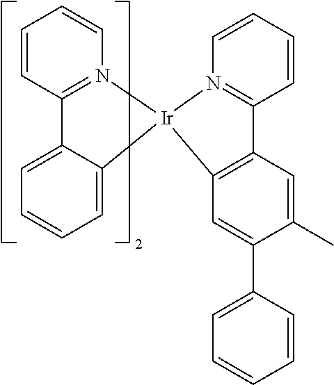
C1=CC2=N(C=C1)[Ir]1(C3=CC=CC=C23)N2=C(C=CC=C2)C2=C1C=C(C1=CC=CC=C1)C(C)=C2
